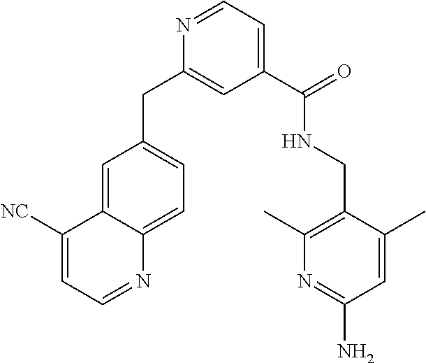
N1=CC=C(C(NCC2=C(C)N=C(N)C=C2C)=O)C=C1CC1=CC=C2C(=C1)C([NC])=CC=N2
